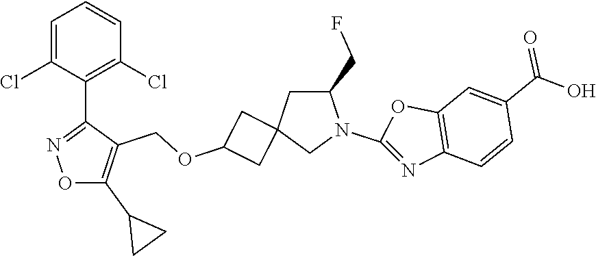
C1=C(Cl)C(C2=NOC(C3CC3)=C2COC2CC3(C2)CN(C2=NC4=C(O2)C=C(C(O)=O)C=C4)C(CF)C3)=C(Cl)C=C1
